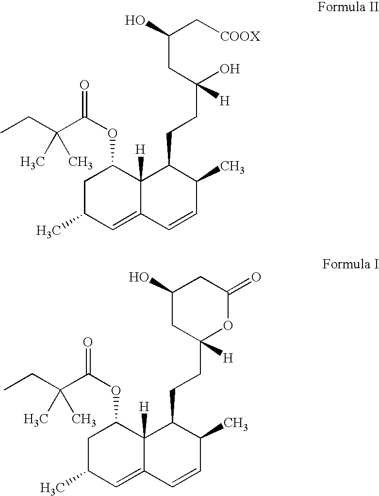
C1C(C)C=C2C([H])(C1OC(C(CC)(C)C)=O)C(CCC(O)(CC(C[COOX])O)[H])C(C)C=C2.C1C(C)C=C2C([H])(C1OC(C(CC)(C)C)=O)C(CCC1([H])OC(=O)CC(O)C1)C(C)C=C2
